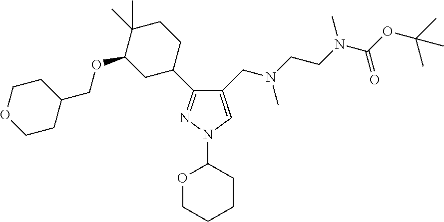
C1(CN(CCN(C)C(=O)OC(C)(C)C)C)=CN(C2OCCCC2)N=C1C1CCC(C)(C)C(OCC2CCOCC2)C1
